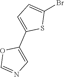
O1C(C2=CC=C(Br)S2)=CN=C1
